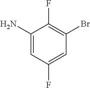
C1(N)=CC(F)=CC(Br)=C1F
